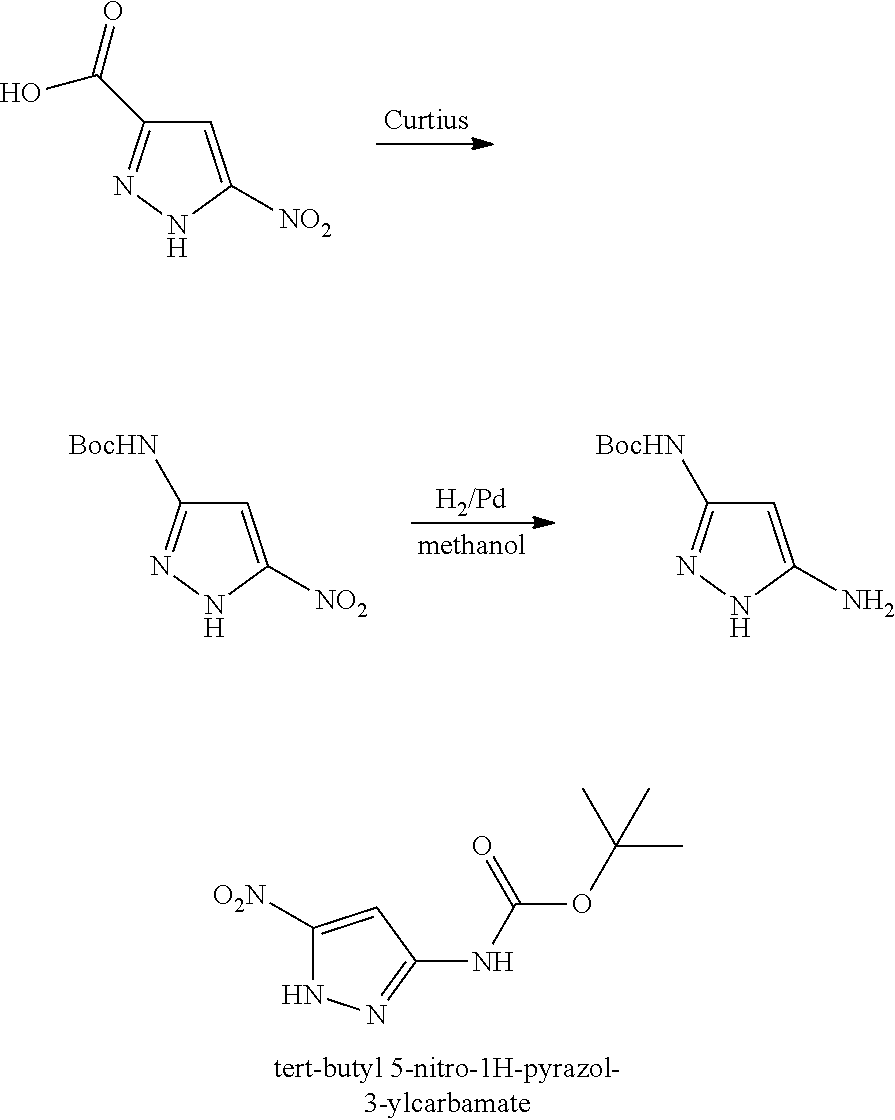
C1(C(O)=O)=NNC([NO2])=C1.C1([O2N])=CC(NC(=O)OC(C)(C)C)=NN1.C1([BocHN])=NNC([NO2])=C1.C1([BocHN])=NNC(N)=C1
